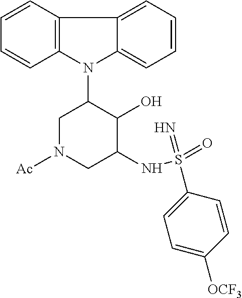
N1(C2CN([Ac])CC(NS(=O)(=N)C3=CC=C([OCF3])C=C3)C2O)C2=C(C3=CC=CC=C13)C=CC=C2
